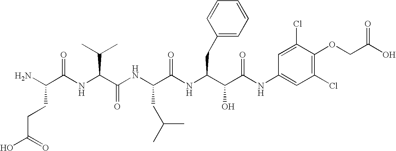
C(C(O)=O)CC(N)C(=O)NC(C(C)C)C(=O)NC(CC(C)C)C(=O)NC(CC1=CC=CC=C1)C(O)C(=O)NC1=CC(Cl)=C(OCC(O)=O)C(Cl)=C1
